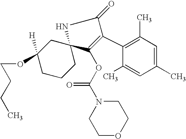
C1(C)=CC(C)=CC(C)=C1C1=C(OC(N2CCOCC2)=O)C2(NC1=O)CC(OCCCC)([H])CCC2
